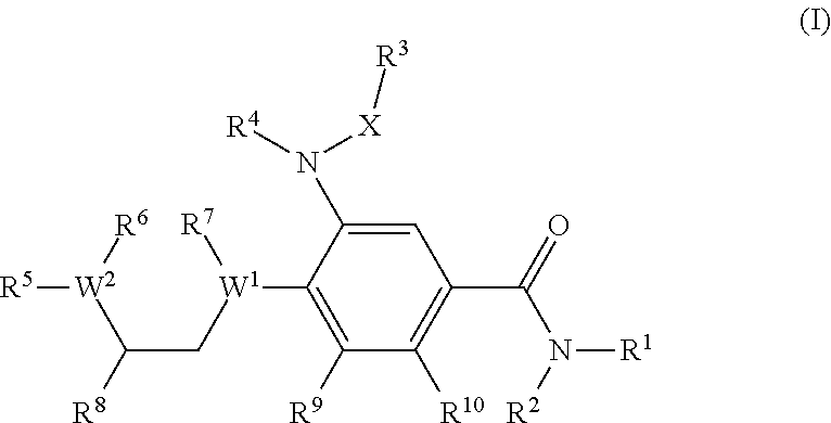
C1=C(N([R4])[X][R3])C([W1](CC([R8])[W2]([R6])[R5])[R7])=C([R9])C([R10])=C1C(=O)N([R2])[R1]
